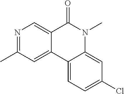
N1=C(C)C=C2C(=C1)C(=O)N(C)C1=CC(Cl)=CC=C21
